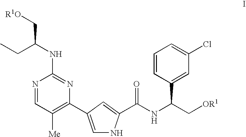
N1=CC([Me])=C(C2=CNC(C(NC(C[OR1])C3=CC(Cl)=CC=C3)=O)=C2)N=C1NC(C[R1O])CC
